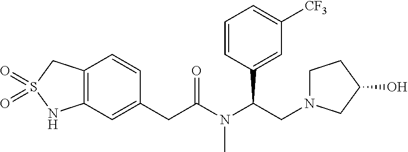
C12=C(C=C(CC(N(C(CN3CCC(O)C3)C3=CC([CF3])=CC=C3)C)=O)C=C1)NS(=O)(=O)C2
